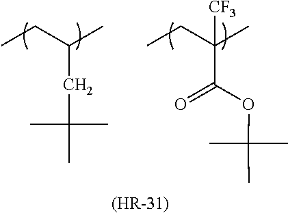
CCC(C)CC(C)(C)C.CCC(C)([CF3])C(OC(C)(C)C)=O.[(HR-31)]
